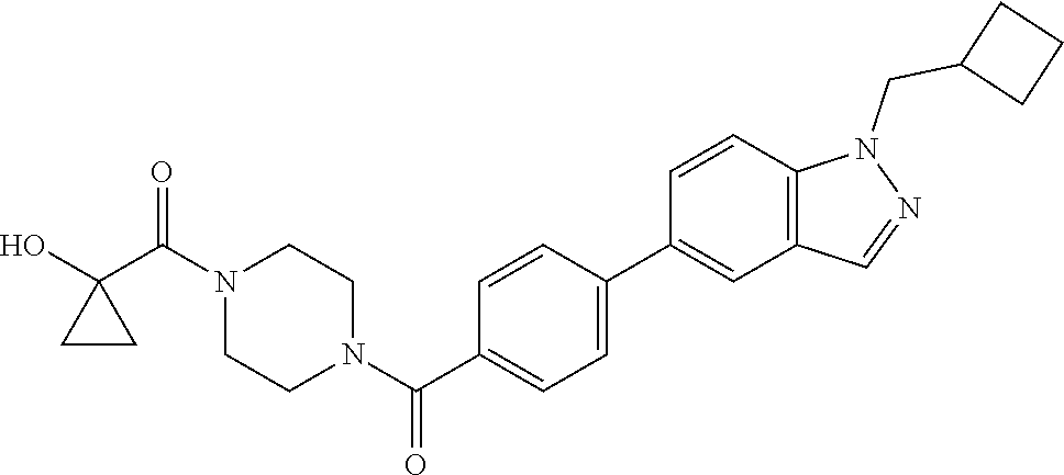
OC1(C(N2CCN(C(=O)C3=CC=C(C4=CC5=C(C=C4)N(CC4CCC4)N=C5)C=C3)CC2)=O)CC1
